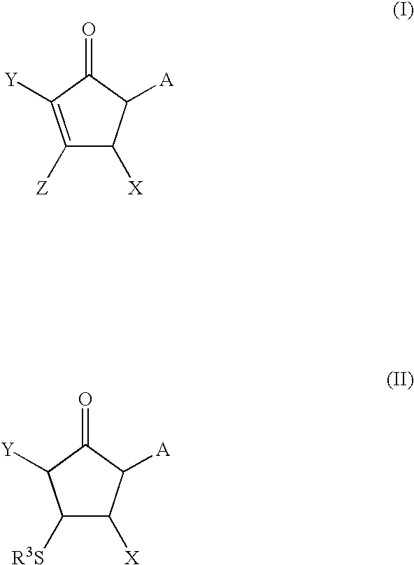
C1([Z])=C([Y])C(=O)C([A])C1[X].C1([R3S])C([X])C([A])C(=O)C1[Y]
